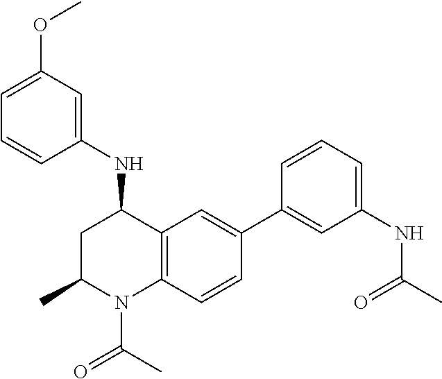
N(C1CC(C)N(C(C)=O)C2=C1C=C(C1=CC(NC(C)=O)=CC=C1)C=C2)C1=CC(OC)=CC=C1
